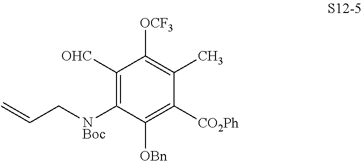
C1([OHC])=C([NBoc]CC=C)C([OBn])=C([CO2Ph])C(C)=C1[OCF3]
